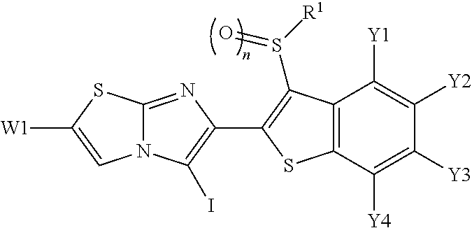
C12=NC(C3=C(S([R1])=O)C4=C(C([Y4])=C([Y3])C([Y2])=C4[Y1])S3)=C(I)N1C=C([W1])S2
